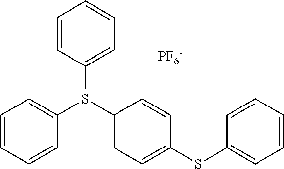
C1([S+](C2=CC=C(SC3=CC=CC=C3)C=C2)C2=CC=CC=C2)=CC=CC=C1.[PF6-]
